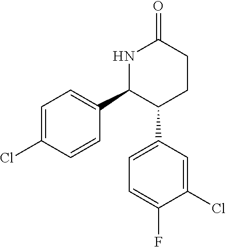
C1=C(Cl)C=CC(C2C(C3=CC=C(F)C(Cl)=C3)CCC(=O)N2)=C1
